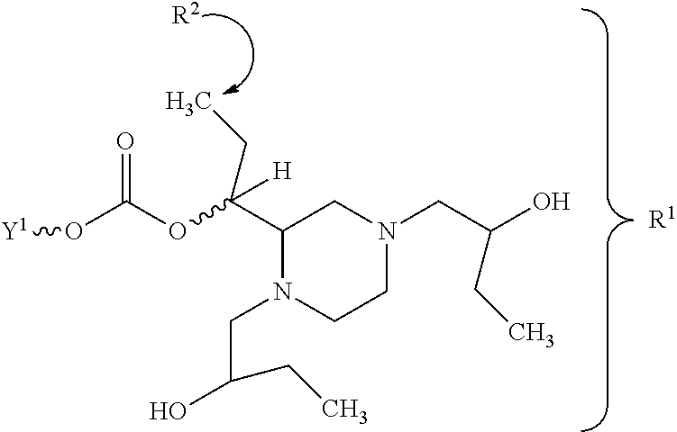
C1(C(OC(O[Y1])=O)(CC)[H])N(CC(O)CC)CCN(CC(O)CC)C1.[R2].[R1]
